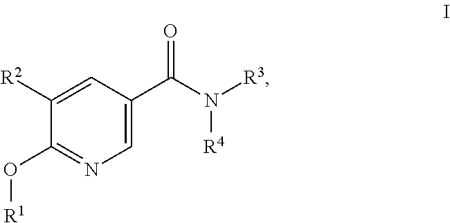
C1=C(C(N([R3])[R4])=O)C=C([R2])C(O[R1])=N1
